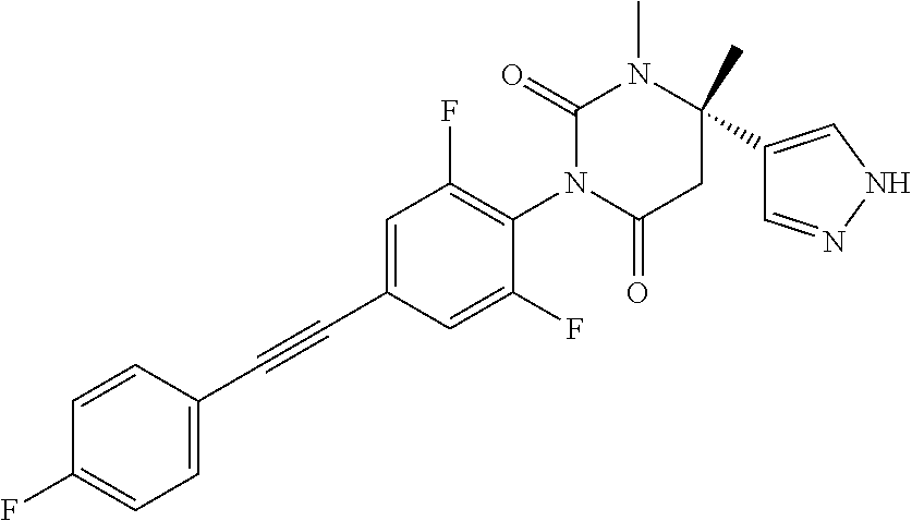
C1=CC(C#CC2=CC(F)=C(N3C(=O)CC(C4=CNN=C4)(C)N(C)C3=O)C(F)=C2)=CC=C1F
